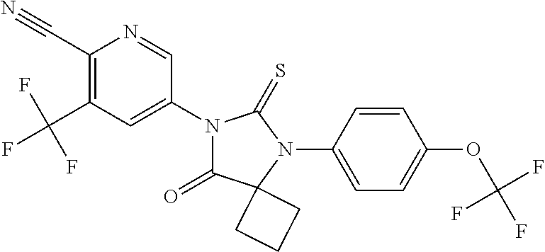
C1(C#N)=C(C(F)(F)F)C=C(N2C(=O)C3(N(C4=CC=C(OC(F)(F)F)C=C4)C2=S)CCC3)C=N1
